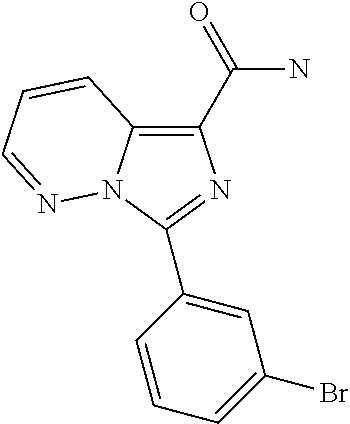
O=C(C1=C2N(C(C3=CC(Br)=CC=C3)=N1)N=CC=C2)N
